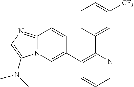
C1(C2=CN3C(=NC=C3N(C)C)C=C2)=C(C2=CC([CF3])=CC=C2)N=CC=C1
